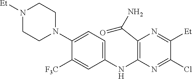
C1(NC2=C(C(N)=O)N=C([Et])C(Cl)=N2)=CC=C(N2CCN([Et])CC2)C([F3C])=C1
